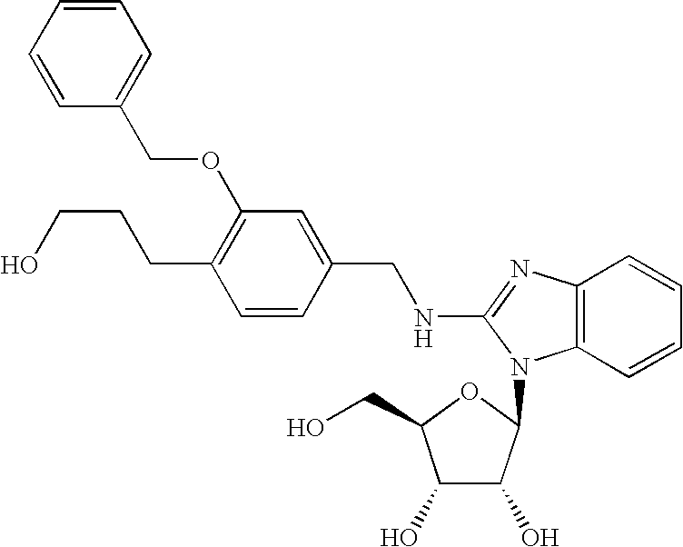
C1(CCCO)=C(OCC2=CC=CC=C2)C=C(CNC2=NC3=C(C=CC=C3)N2C2C(O)C(O)C(CO)O2)C=C1
